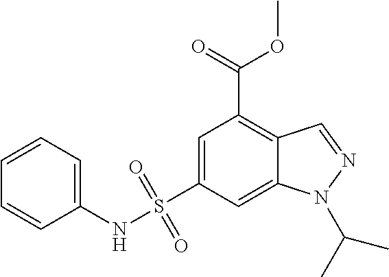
C1=C(S(=O)(=O)NC2=CC=CC=C2)C=C2C(=C1C(OC)=O)C=NN2C(C)C
